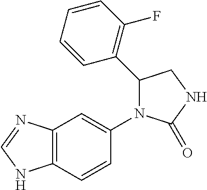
C1(=O)NCC(C2=C(F)C=CC=C2)N1C1=CC2=C(NC=N2)C=C1
